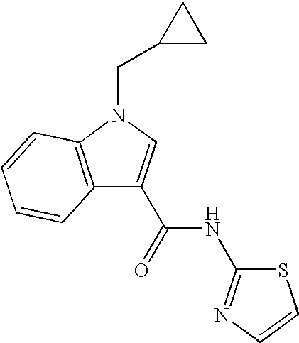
C12=C(N(CC3CC3)C=C1C(NC1=NC=CS1)=O)C=CC=C2
